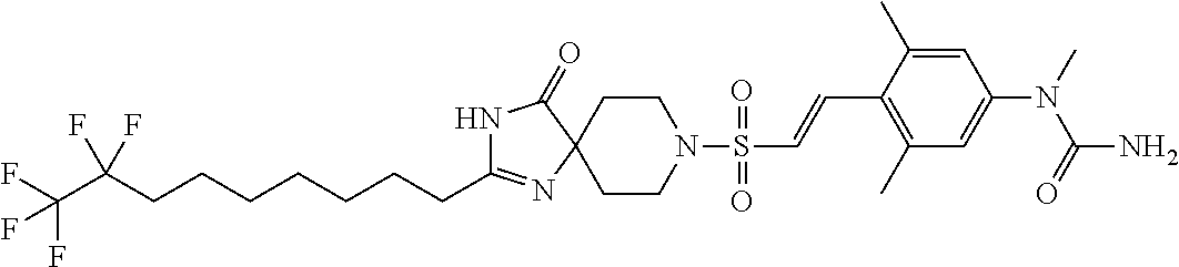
C(CC1=NC2(CCN(S(=O)(=O)C=CC3=C(C)C=C(N(C)C(=O)N)C=C3C)CC2)C(=O)N1)CCCCCC(C(F)(F)F)(F)F
